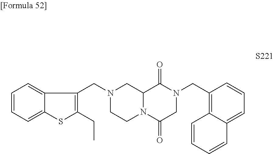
C1=CC=C2C(=C1)C(CN1CCN3C(C1)C(=O)N(CC1=C4C(=CC=C1)C=CC=C4)CC3=O)=C(CC)S2
